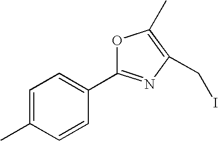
C1=C(C)C=CC(C2=NC(CI)=C(C)O2)=C1
